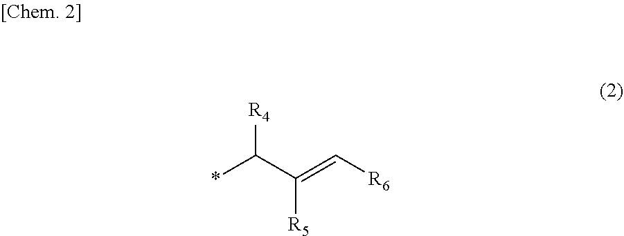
*C(C(=C[R6])[R5])[R4]
